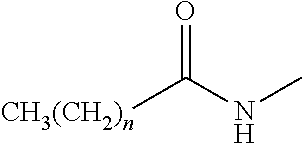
CNC([CH3(CH2)n])=O
